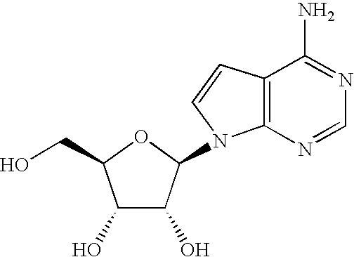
C1(O)C(O)C(N2C3=C(C=C2)C(N)=NC=N3)OC1CO
